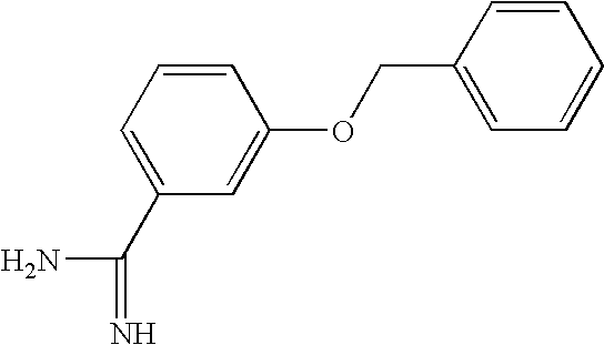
C1=C(C(N)=N)C=C(OCC2=CC=CC=C2)C=C1
